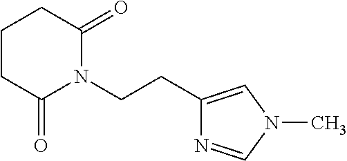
C1CC(=O)N(CCC2=CN(C)C=N2)C(=O)C1
